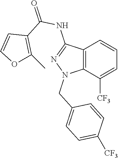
C12=C(C([CF3])=CC=C1)N(CC1=CC=C([CF3])C=C1)N=C2NC(=O)C1=C(C)OC=C1
